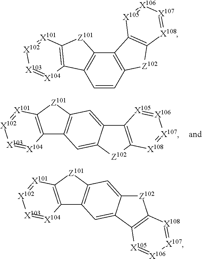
C12=C([Z101]C3=C1C=C1C(=C3)C3=C([Z102]1)[X108]=[X107][X106]=[X105]3)[X101]=[X102][X103]=[X104]2.C12=C(C3=C(C=C1)C1=C([Z101]3)[X101]=[X102][X103]=[X104]1)C1=C([Z102]2)[X108]=[X107][X106]=[X105]1.C12=C([Z101]C3=C1C=C1C(=C3)[Z102]C3=C1[X105]=[X106][X107]=[X108]3)[X101]=[X102][X103]=[X104]2
